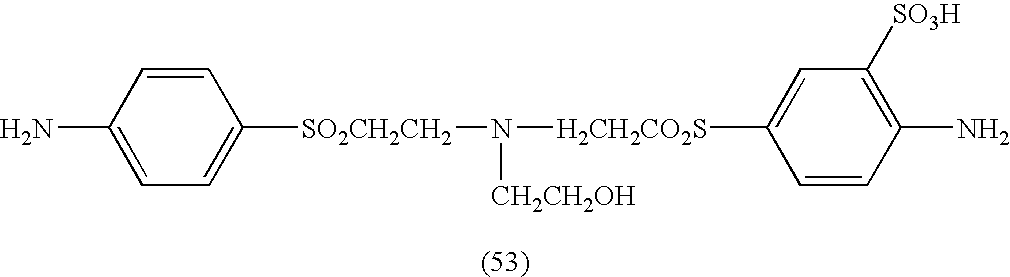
NC1=CC=C([SO2CH2CH2]N([H2CH2CO2S]C2=CC([SO3H])=C(N)C=C2)[CH2CH2OH])C=C1
